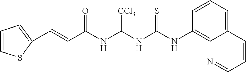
C1=CC(NC(NC(NC(C=CC2=CC=CS2)=O)[CCl3])=S)=C2C(=C1)C=CC=N2
